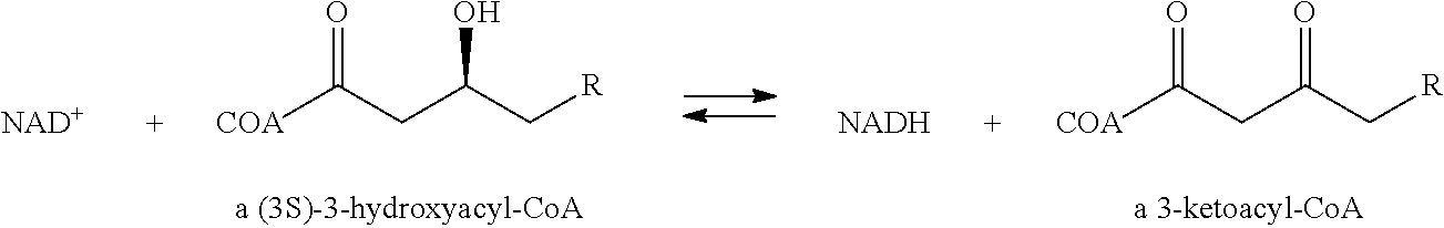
[NAD+].[NADH].C(CC(C[R])O)(=O)[COA].C(CC(C[R])=O)(=O)[COA]
